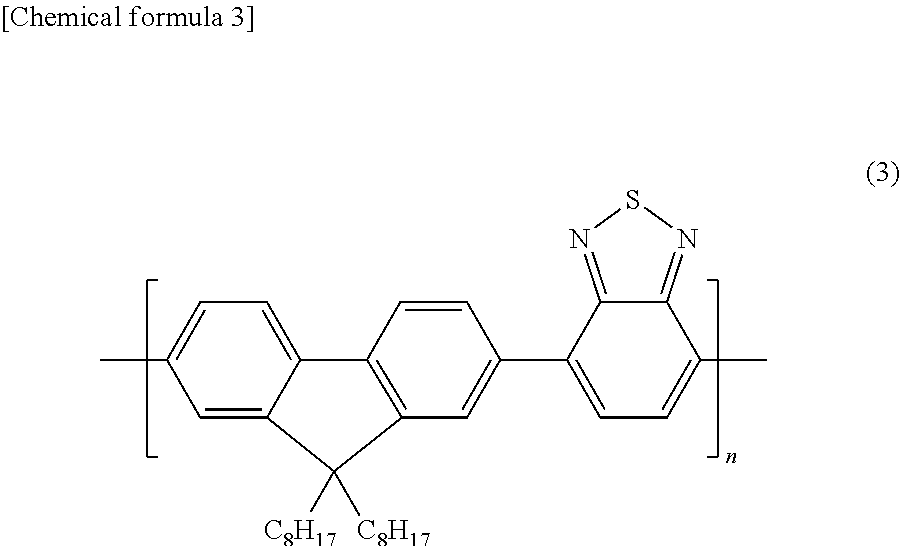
C1=C2C(=CC=C1C)C1=C(C=C(C3=CC=C(C)C4=NSN=C34)C=C1)C2([C8H17])[C8H17]
